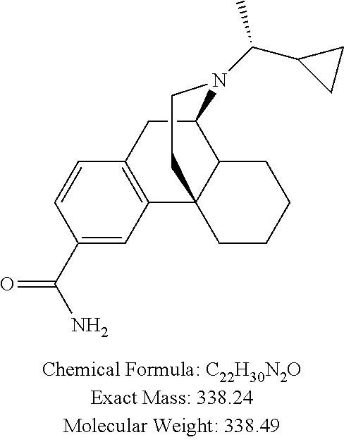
C1(C(N)=O)=CC2=C(C=C1)CC1C3C2(CCN1C(C1CC1)C)CCCC3
